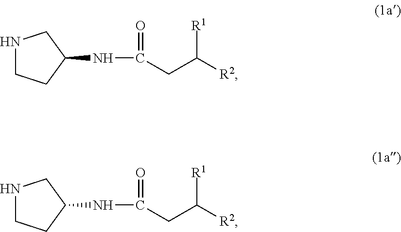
N1CCC(NC(CC([R2])[R1])=O)C1.N1CCC(NC(CC([R2])[R1])=O)C1
